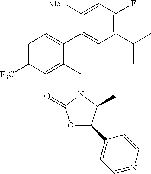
C1(C(C)C)=C(F)C=C([MeO])C(C2=CC=C([F3C])C=C2CN2C(C)C(C3=CC=NC=C3)OC2=O)=C1
